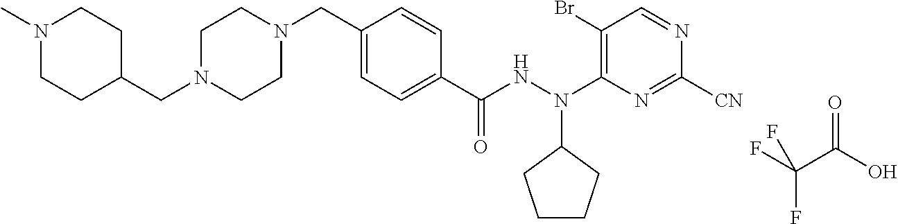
C1(CN2CCN(CC3CCN(C)CC3)CC2)=CC=C(C(NN(C2=C(Br)C=NC([CN])=N2)C2CCCC2)=O)C=C1.FC(C(O)=O)(F)F
